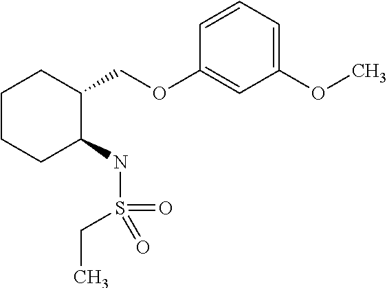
C1CCC(NS(CC)(=O)=O)C(COC2=CC(OC)=CC=C2)C1
